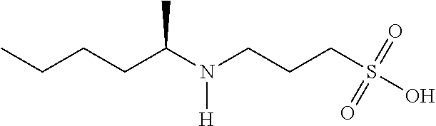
CCCCC(N(CCCS(O)(=O)=O)[H])C
